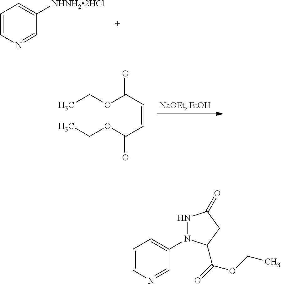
C1=CN=CC([NHNH22HCl])=C1.O(C(C=CC(OCC)=O)=O)CC.C1=CN=CC(N2NC(=O)CC2C(=O)OCC)=C1
